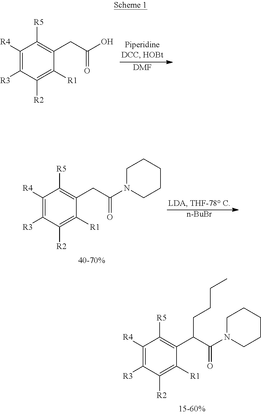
C1([R4])=C([R3])C([R2])=C([R1])C(C(C(=O)N2CCCCC2)CCCC)=C1[R5].[DMF].C1([R4])=C([R3])C([R2])=C([R1])C(CC(=O)O)=C1[R5].C1([R4])=C([R3])C([R2])=C([R1])C(CC(=O)N2CCCCC2)=C1[R5].[n-BuBr]
